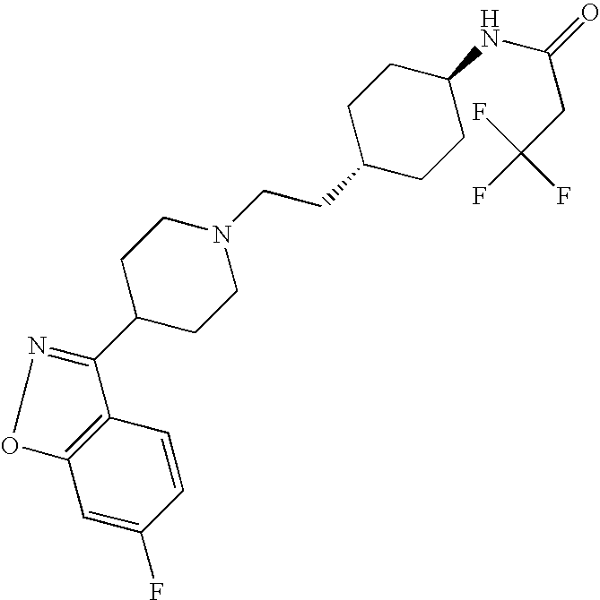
C12=C(C=CC(F)=C1)C(C1CCN(CCC3CCC(NC(=O)CC(F)(F)F)CC3)CC1)=NO2
